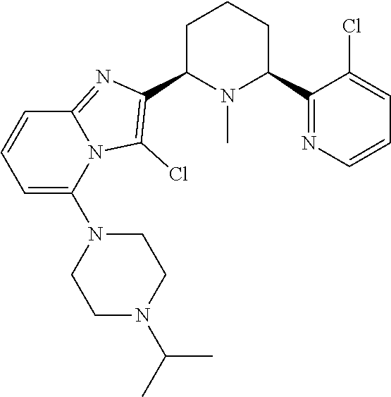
C1C(C2=C(Cl)N3C(=N2)C=CC=C3N2CCN(C(C)C)CC2)N(C)C(C2=NC=CC=C2Cl)CC1
